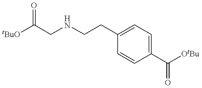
[tBuO]C(CNCCC1=CC=C(C([OtBu])=O)C=C1)=O
